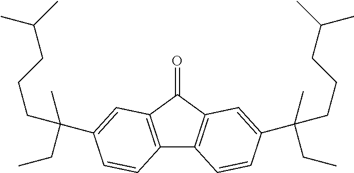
C12=C(C=C(C(CC)(C)CCCC(C)C)C=C1)C(=O)C1=C2C=CC(C(CC)(C)CCCC(C)C)=C1
